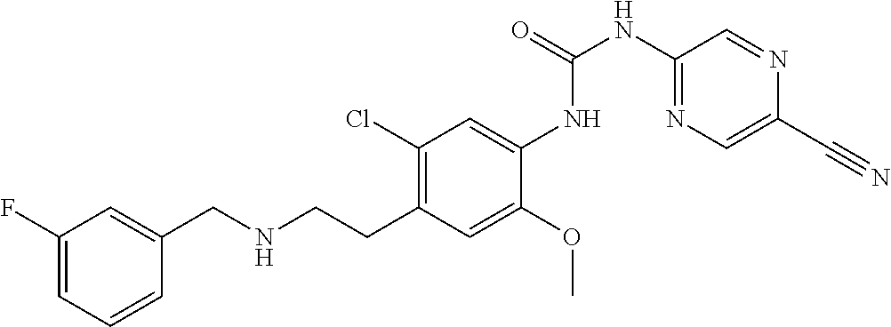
C1(F)=CC=CC(CNCCC2=C(Cl)C=C(NC(NC3=NC=C(C#N)N=C3)=O)C(OC)=C2)=C1
